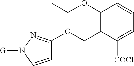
C1(OCC)=C(COC2=NN([G])C=C2)C([COCl])=CC=C1
